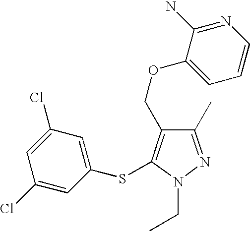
C1(C)=NN(CC)C(SC2=CC(Cl)=CC(Cl)=C2)=C1COC1=CC=CN=C1N
